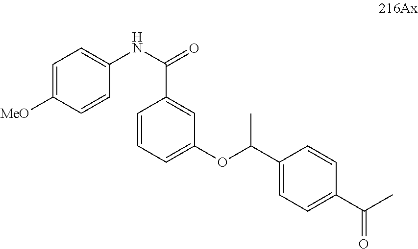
C1=C([MeO])C=CC(NC(=O)C2=CC(OC(C3=CC=C(C(C)=O)C=C3)C)=CC=C2)=C1
